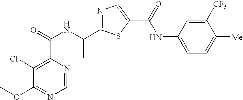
C1=NC(C(=O)NC(C2=NC=C(C(NC3=CC=C([Me])C([CF3])=C3)=O)S2)C)=C(Cl)C(OC)=N1
